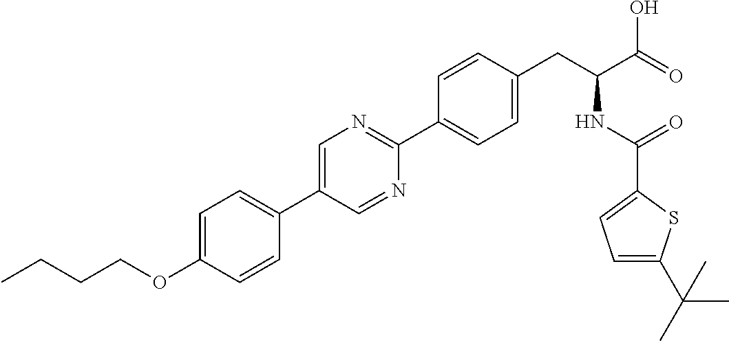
C(OC1=CC=C(C2=CN=C(C3=CC=C(CC(NC(=O)C4=CC=C(C(C)(C)C)S4)C(=O)O)C=C3)N=C2)C=C1)CCC
